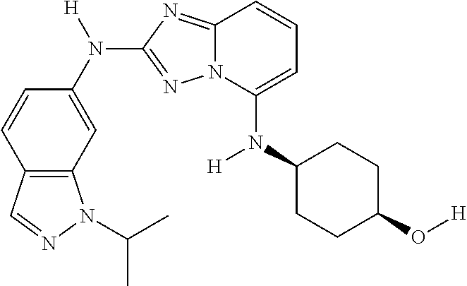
N(C1=CC=CC2=NC(N(C3=CC4=C(C=C3)C=NN4C(C)C)[H])=NN12)(C1CCC(O[H])CC1)[H]
